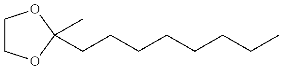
C1COC(C)(CCCCCCCC)O1
